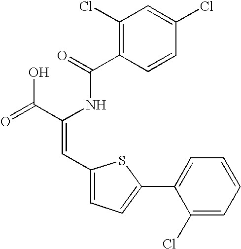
C1(Cl)=C(C(=O)NC(C(=O)O)=CC2=CC=C(C3=CC=CC=C3Cl)S2)C=CC(Cl)=C1
